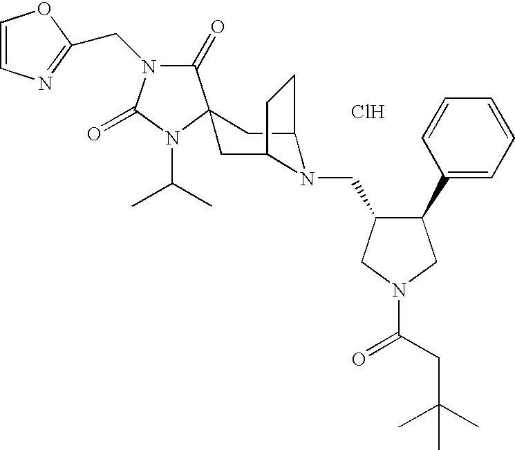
Cl.C1(=O)N(CC2=NC=CO2)C(=O)N(C(C)C)C12CC1N(CC3C(C4=CC=CC=C4)CN(C(=O)CC(C)(C)C)C3)C(C2)CC1
